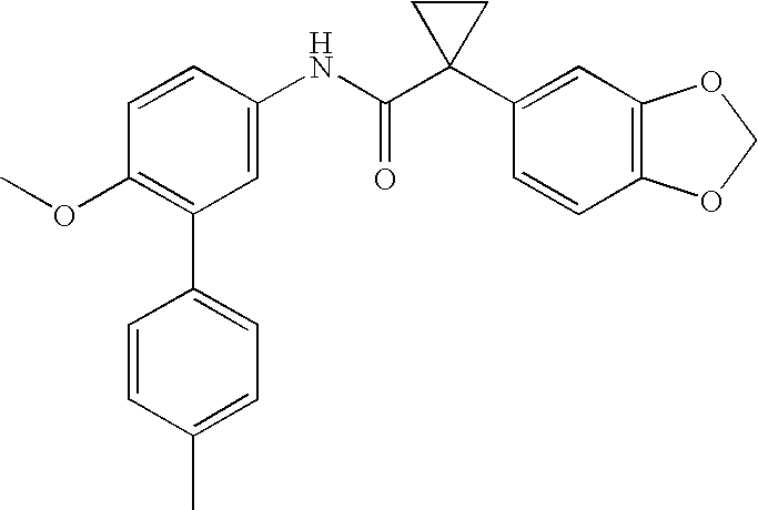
C1(NC(C2(C3=CC4=C(C=C3)OCO4)CC2)=O)=CC(C2=CC=C(C)C=C2)=C(OC)C=C1
